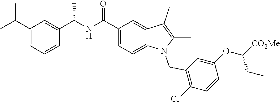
C1(C(C)NC(C2=CC=C3C(=C2)C(C)=C(C)N3CC2=C(Cl)C=CC(OC([CO2Me])CC)=C2)=O)=CC(C(C)C)=CC=C1
